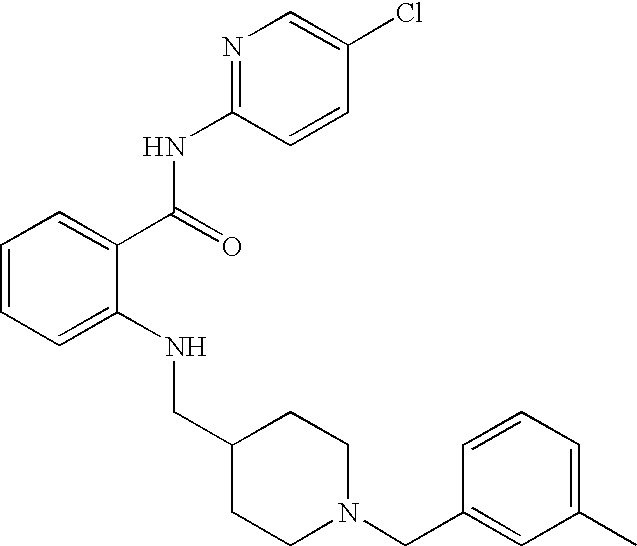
C1=CC=C(NCC2CCN(CC3=CC(C)=CC=C3)CC2)C(C(NC2=NC=C(Cl)C=C2)=O)=C1
